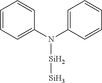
C1(N(C2=CC=CC=C2)[Si][Si])=CC=CC=C1
